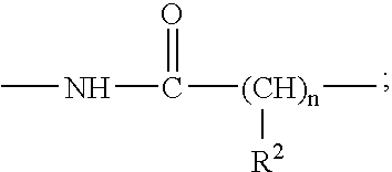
CNC(=O)[(CH)n](C)[R2]
